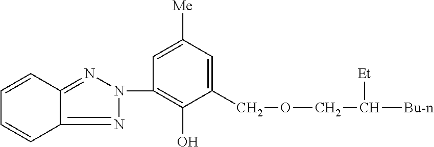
C12=NN(C3=C(O)C(COCC([Bu-n])[Et])=CC([Me])=C3)N=C1C=CC=C2
